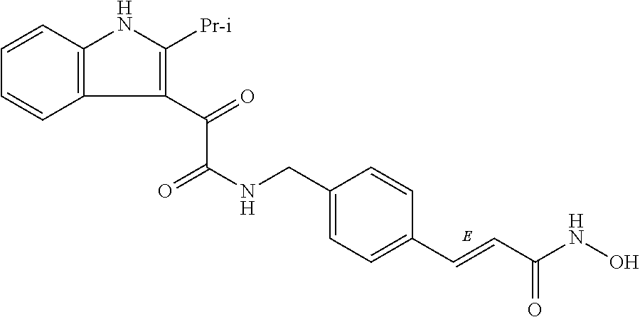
C(C1=CC=C(C=CC(NO)=O)C=C1)NC(=O)C(C1=C([Pr-i])NC2=C1C=CC=C2)=O
